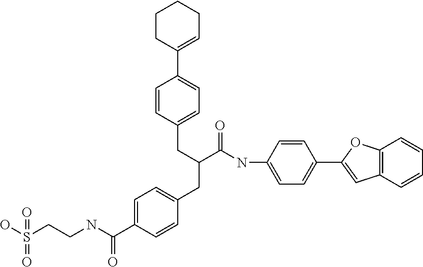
C1=C(C(NCCS(O)(=O)=O)=O)C=CC(CC(C(NC2=CC=C(C3=CC4=C(O3)C=CC=C4)C=C2)=O)CC2=CC=C(C3=CCCCC3)C=C2)=C1
